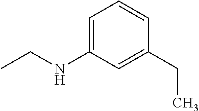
C1=C(NCC)C=C(CC)C=C1
